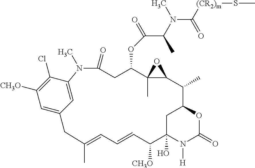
C1=C2C=C(C(Cl)=C1[CH3O])N(C)C(=O)CC(OC(=O)C(N(C)C(=O)[(CR2)m]SC)C)C1(C)C(O1)C(C)C1CC(O)(N([H])C(=O)O1)C([CH3O])C=CC=C(C)C2
